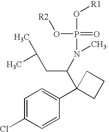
C1=C(Cl)C=CC(C2(C(N(P(=O)(O[R2])O[R1])C)CC(C)C)CCC2)=C1
